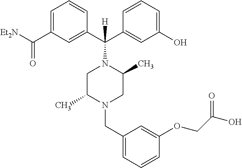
C1=C(C([Et2N])=O)C=C(C(C2=CC(O)=CC=C2)(N2CC(C)N(CC3=CC=CC(OCC(O)=O)=C3)CC2C)[H])C=C1
